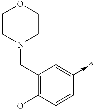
C1CN(CC2=C(O)C=CC(->*)=C2)CCO1
